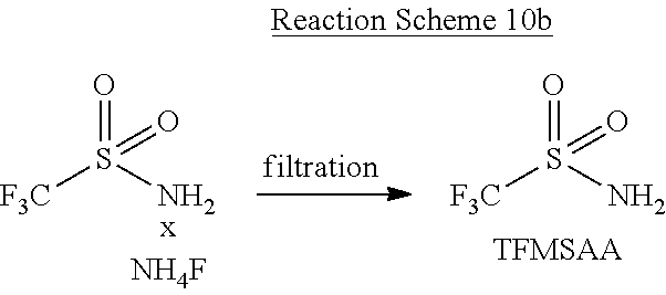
O=S(N)([F3C])=O.O=S(N)([F3C])=O.[TFMSAA]
